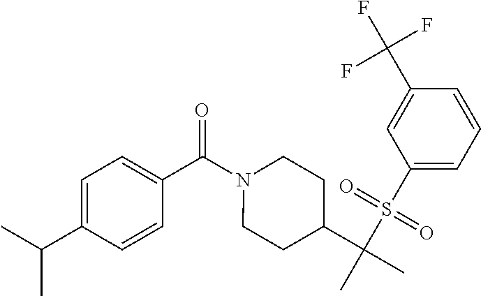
C1=C(C(C)C)C=CC(C(=O)N2CCC(C(C)(S(C3=CC=CC(C(F)(F)F)=C3)(=O)=O)C)CC2)=C1
